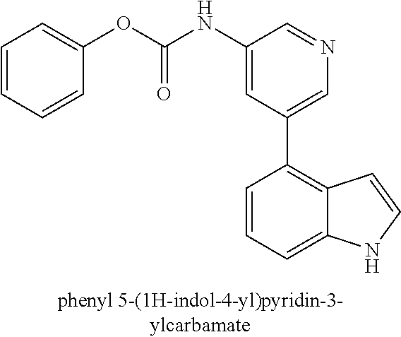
C1(NC(OC2=CC=CC=C2)=O)=CC(C2=C3C(=CC=C2)NC=C3)=CN=C1
